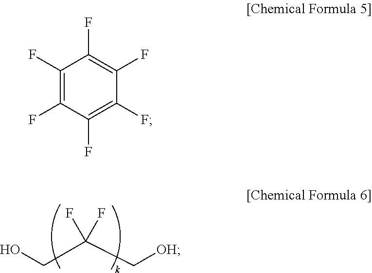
OCC(F)(F)C[OH].C1(F)=C(F)C(F)=C(F)C(F)=C1F
